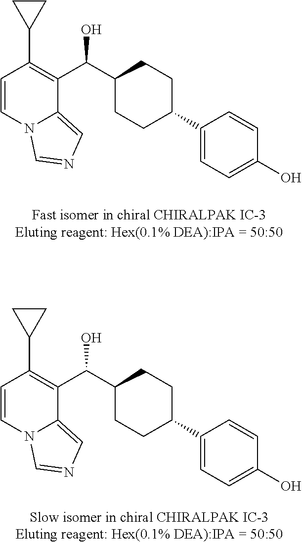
C1=CN2C(=CN=C2)C(C(C2CCC(C3=CC=C(O)C=C3)CC2)O)=C1C1CC1.C1=CN2C(=CN=C2)C(C(C2CCC(C3=CC=C(O)C=C3)CC2)O)=C1C1CC1
